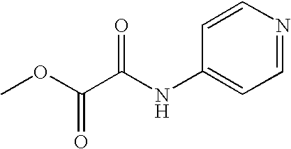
C1=NC=CC(NC(C(=O)OC)=O)=C1
